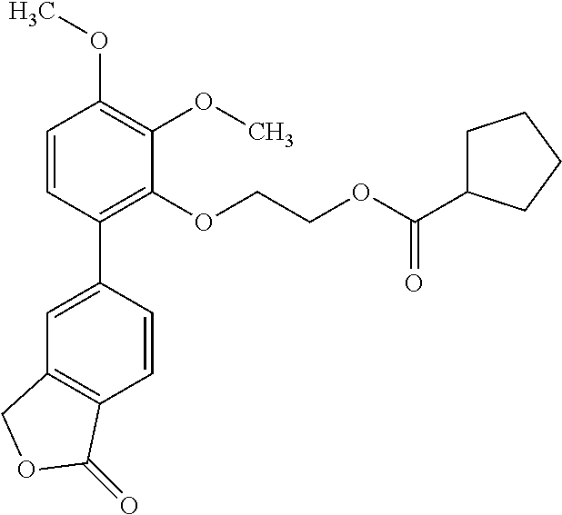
C1=CC(C2=CC3=C(C=C2)C(=O)OC3)=C(OCCOC(C2CCCC2)=O)C(OC)=C1OC
